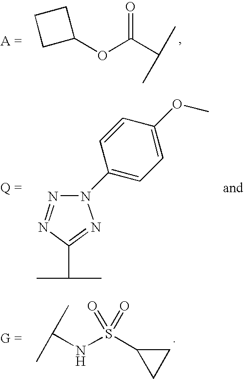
C(NS(C1CC1)(=O)=O)(C)C.N1=NC(C(C)C)=NN1C1=CC=C(OC)C=C1.C1(OC(C(C)C)=O)CCC1
